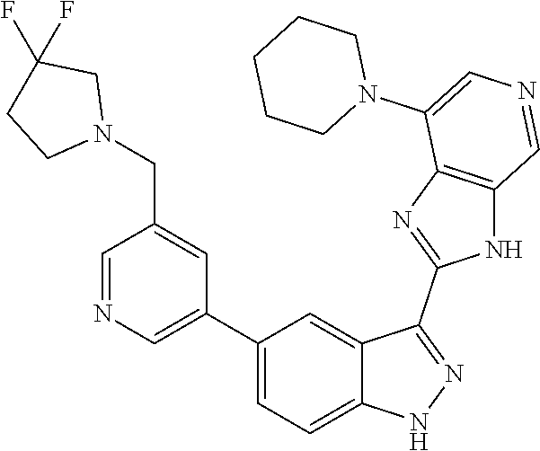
C1(C2=CN=CC(CN3CC(F)(F)CC3)=C2)=CC=C2C(=C1)C(C1=NC3=C(N1)C=NC=C3N1CCCCC1)=NN2
